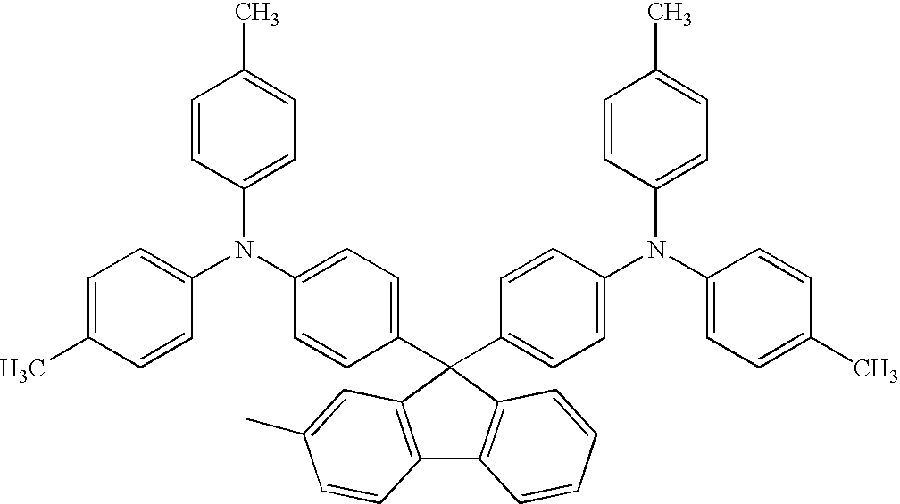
C12=C(C(C3=CC=C(N(C4=CC=C(C)C=C4)C4=CC=C(C)C=C4)C=C3)(C3=CC=C(N(C4=CC=C(C)C=C4)C4=CC=C(C)C=C4)C=C3)C3=C1C=CC=C3)C=C(C)C=C2
